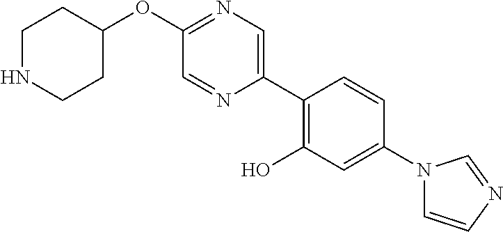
O(C1=NC=C(C2=C(O)C=C(N3C=CN=C3)C=C2)N=C1)C1CCNCC1
